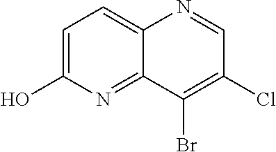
C1=C(O)N=C2C(=C1)N=CC(Cl)=C2Br
